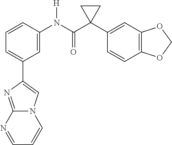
C1=C(C2=CN3C(=N2)N=CC=C3)C=C(N(C(C2(C3=CC4=C(C=C3)OCO4)CC2)=O)[H])C=C1
